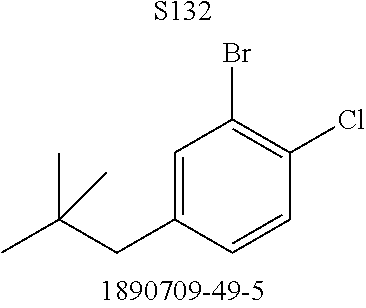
C1=C(CC(C)(C)C)C=CC(Cl)=C1Br.[S132]
